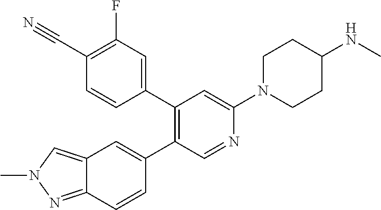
C1(C2=CC(F)=C(C#N)C=C2)=C(C2=CC3=CN(C)N=C3C=C2)C=NC(N2CCC(NC)CC2)=C1
